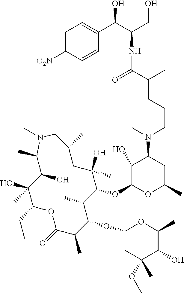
C1(O)C(OC2C(C)C(OC3CC(OC)(C)C(O)C(C)O3)C(C)C(=O)OC(CC)C(O)(C)C(O)C(C)N(C)CC(C)CC2(O)C)OC(C)CC1N(C)CCCC(C(NC(CO)C(O)C1=CC=C([O2N])C=C1)=O)C
